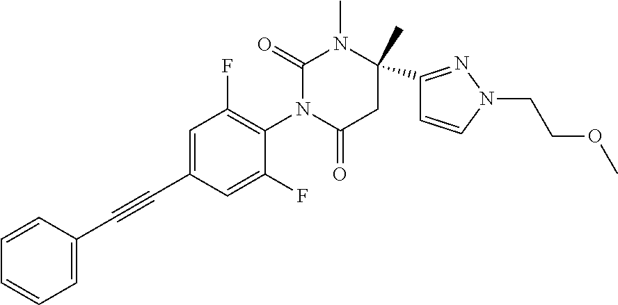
C1=C(C#CC2=CC(F)=C(N3C(=O)CC(C)(C4=NN(CCOC)C=C4)N(C)C3=O)C(F)=C2)C=CC=C1
